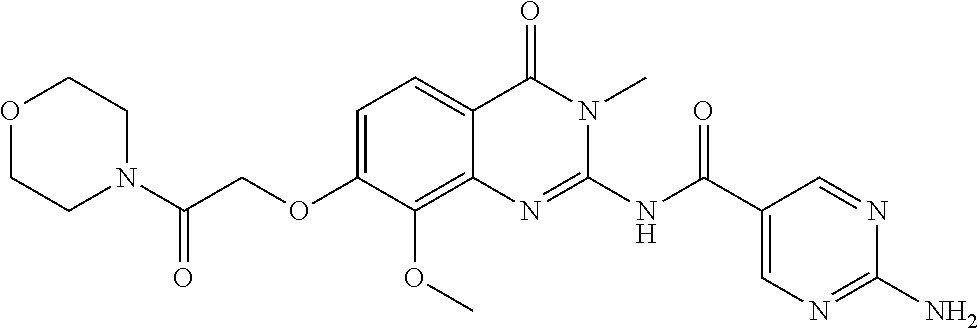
C1=C(OCC(N2CCOCC2)=O)C(OC)=C2C(=C1)C(=O)N(C)C(NC(C1=CN=C(N)N=C1)=O)=N2
